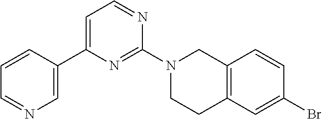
C1=C(C2=CN=CC=C2)N=C(N2CCC3=C(C2)C=CC(Br)=C3)N=C1
